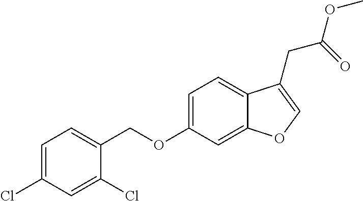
C1=C(Cl)C=C(Cl)C(COC2=CC=C3C(=C2)OC=C3CC(OC)=O)=C1
